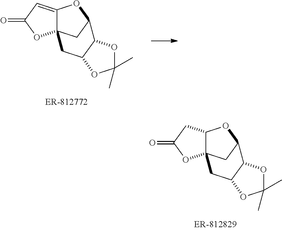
C12OC3CC1(CC1C3OC(C)(C)O1)OC(=O)C2.C12=CC(=O)OC13CC(O2)C1OC(C)(C)OC1C3
